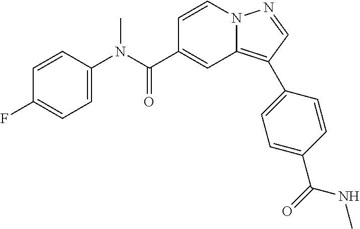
C1=CN2C(=C(C3=CC=C(C(=O)NC)C=C3)C=N2)C=C1C(N(C1=CC=C(F)C=C1)C)=O
